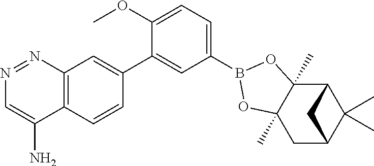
C12=C(C=CC(C3=CC(B4OC5(C)C6C(C)(C)C(CC5(C)O4)C6)=CC=C3OC)=C1)C(N)=CN=N2
